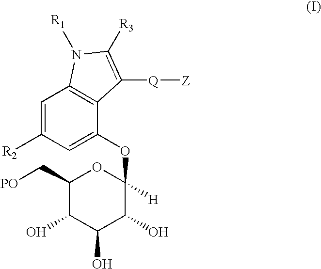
C1=C([R2])C=C(OC2([H])OC(C[PO])C(O)C(O)C2O)C2=C1N([R1])C([R3])=C2[Q][Z]
